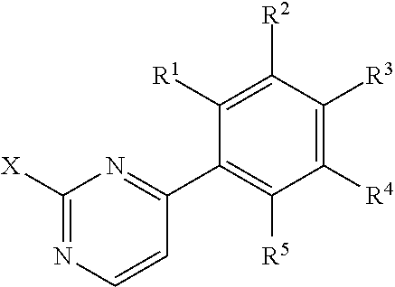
C1([X])=NC=CC(C2=C([R5])C([R4])=C([R3])C([R2])=C2[R1])=N1
